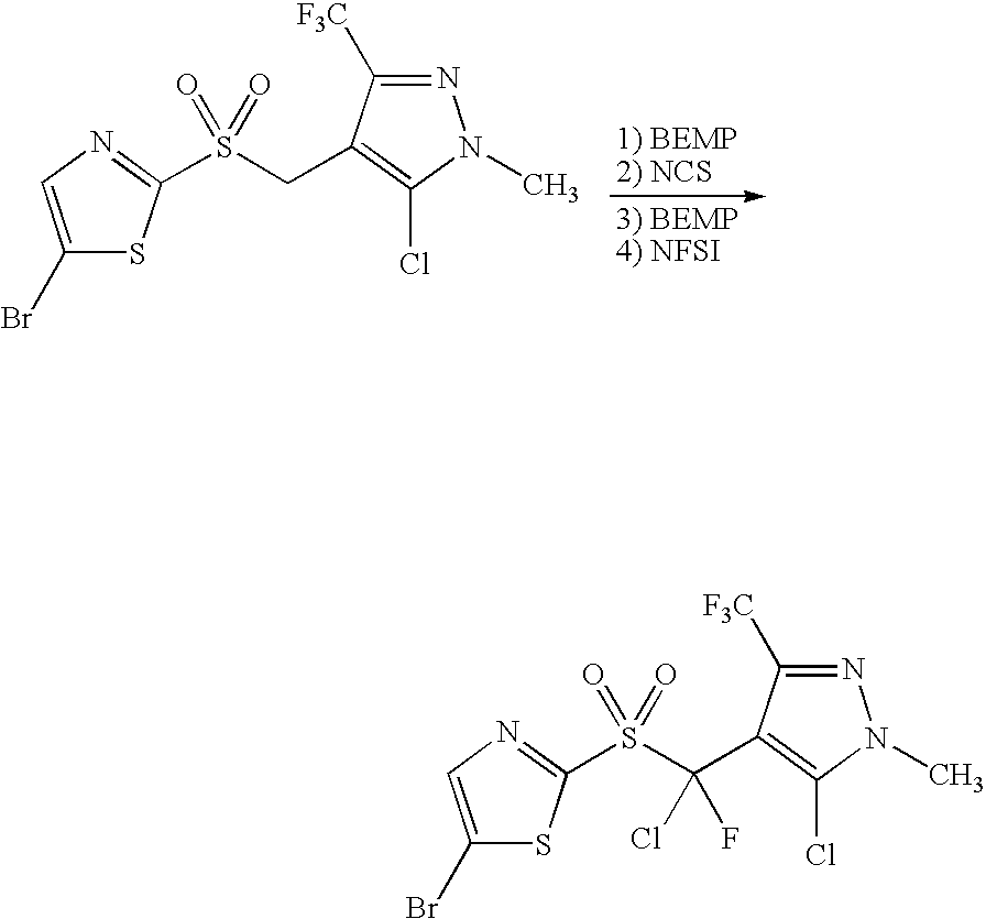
C1(Br)=CN=C(S(CC2=C(Cl)N(C)N=C2[F3C])(=O)=O)S1.[1) BEMP2) NCS].C1(Br)=CN=C(S(C(C2=C(Cl)N(C)N=C2[F3C])(Cl)F)(=O)=O)S1
